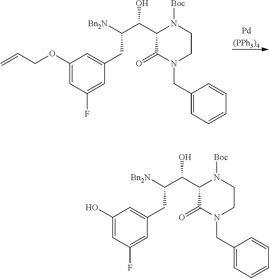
C=CCOC1=CC(F)=CC(CC([Bn2N])C(C2C(=O)N(CC3=CC=CC=C3)CCN2[Boc])O)=C1.[Pd(PPh3)4].OC1=CC(F)=CC(CC([Bn2N])C(C2C(=O)N(CC3=CC=CC=C3)CCN2[Boc])O)=C1
